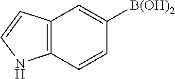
C12=C(C=CC([B(OH)2])=C1)NC=C2
